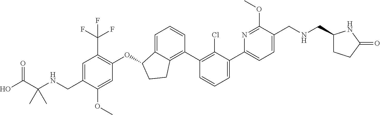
C(C1=CC(C(F)(F)F)=C(OC2C3=CC=CC(C4=C(Cl)C(C5=CC=C(CNCC6CCC(=O)N6)C(OC)=N5)=CC=C4)=C3CC2)C=C1OC)NC(C(O)=O)(C)C
